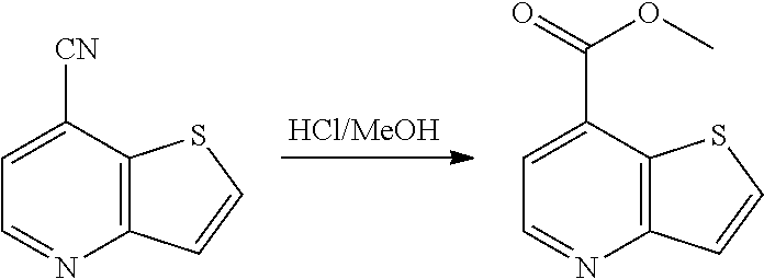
C12=C(C([CN])=CC=N1)SC=C2.C12=C(C(C(=O)OC)=CC=N1)SC=C2
